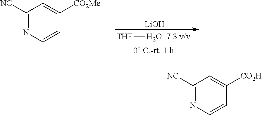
[THF]O.C1([NC])=NC=CC([CO2Me])=C1.[LiOH].C1([NC])=NC=CC([CO2H])=C1
